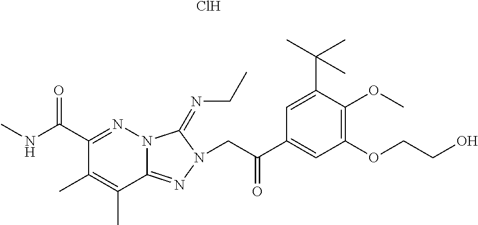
N12C(=NN(CC(C3=CC(OCCO)=C(OC)C(C(C)(C)C)=C3)=O)C1=NCC)C(C)=C(C)C(C(NC)=O)=N2.Cl
